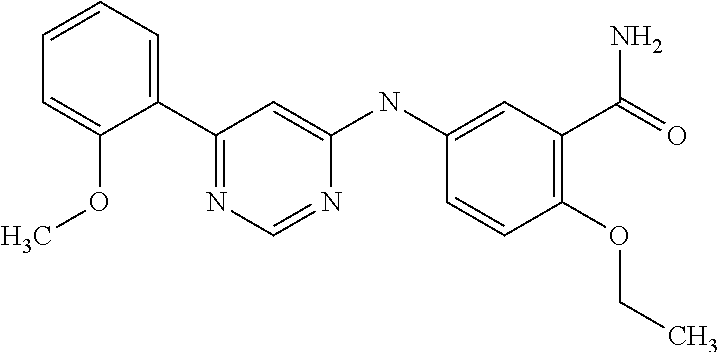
C1(C2=CC=CC=C2OC)=NC=NC(NC2=CC(C(N)=O)=C(OCC)C=C2)=C1
